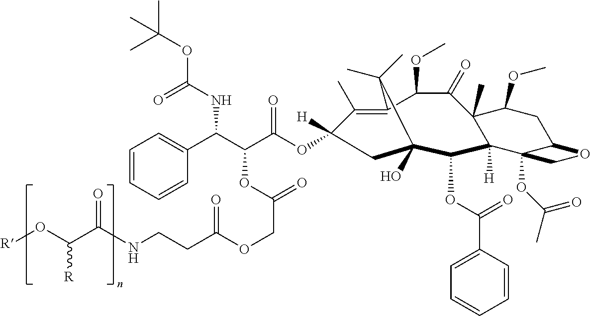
C1(C)=C2C(OC)C(=O)C3(C)C(OC)CC4C(OC(C)=O)(C3([H])C(OC(=O)C3=CC=CC=C3)C(O)(CC1([H])OC(C(C(C1=CC=CC=C1)NC(OC(C)(C)C)=O)OC(COC(CCNC(C(O[R])[R])=O)=O)=O)=O)C2(C)C)CO4
